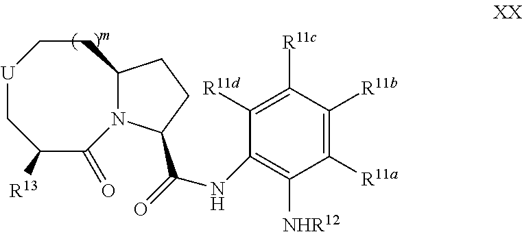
[U]1CC([R13])C(=O)N2C(CC1)CCC2C(NC1=C([NHR12])C([R11a])=C([R11b])C([R11c])=C1[R11d])=O
